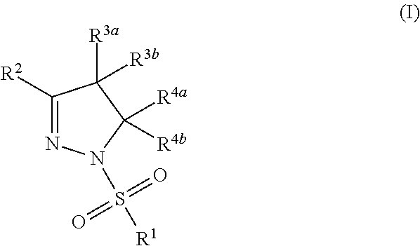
C1([R2])=NN(S([R1])(=O)=O)C([R4a])([R4b])C1([R3a])[R3b]
